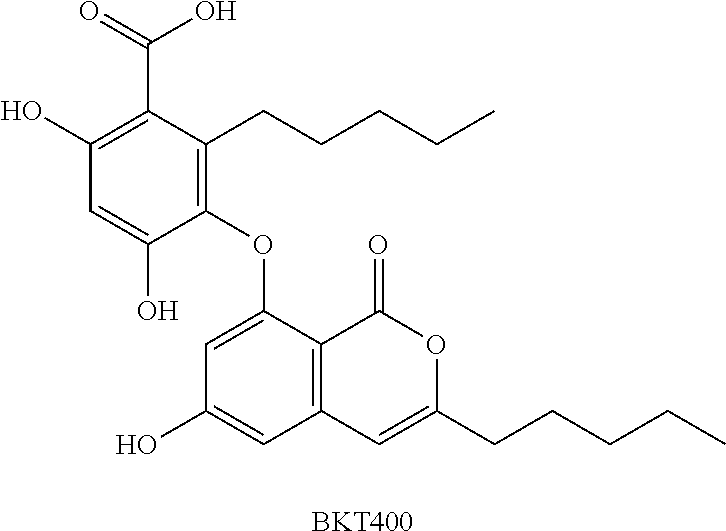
C1=C(O)C(OC2=CC(O)=CC3=C2C(=O)OC(CCCCC)=C3)=C(CCCCC)C(C(=O)O)=C1O.[BKT400]
